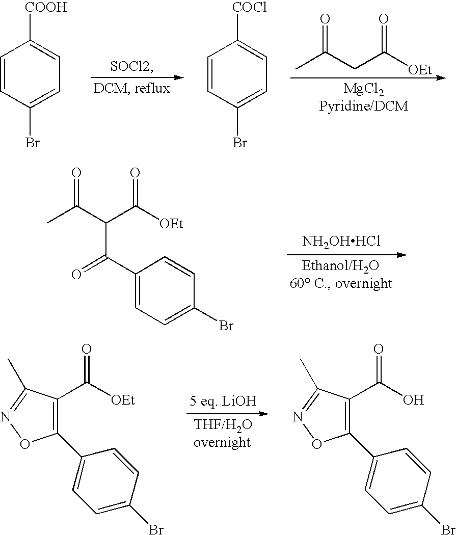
CC(CC([OEt])=O)=O.C1=CC(Br)=CC=C1[COOH].C1=CC(Br)=CC=C1[COCl].[NH2OHHCl].CC(C(C([OEt])=O)C(C1=CC=C(Br)C=C1)=O)=O.C1(C2=CC=C(Br)C=C2)=C(C([OEt])=O)C(C)=NO1.C1(C2=CC=C(Br)C=C2)=C(C(O)=O)C(C)=NO1
